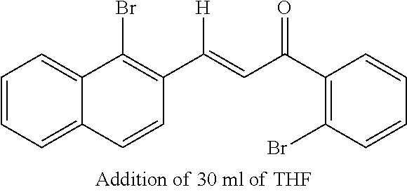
C12=CC=CC=C1C=CC(C([H])=CC(C1=C(Br)C=CC=C1)=O)=C2Br
